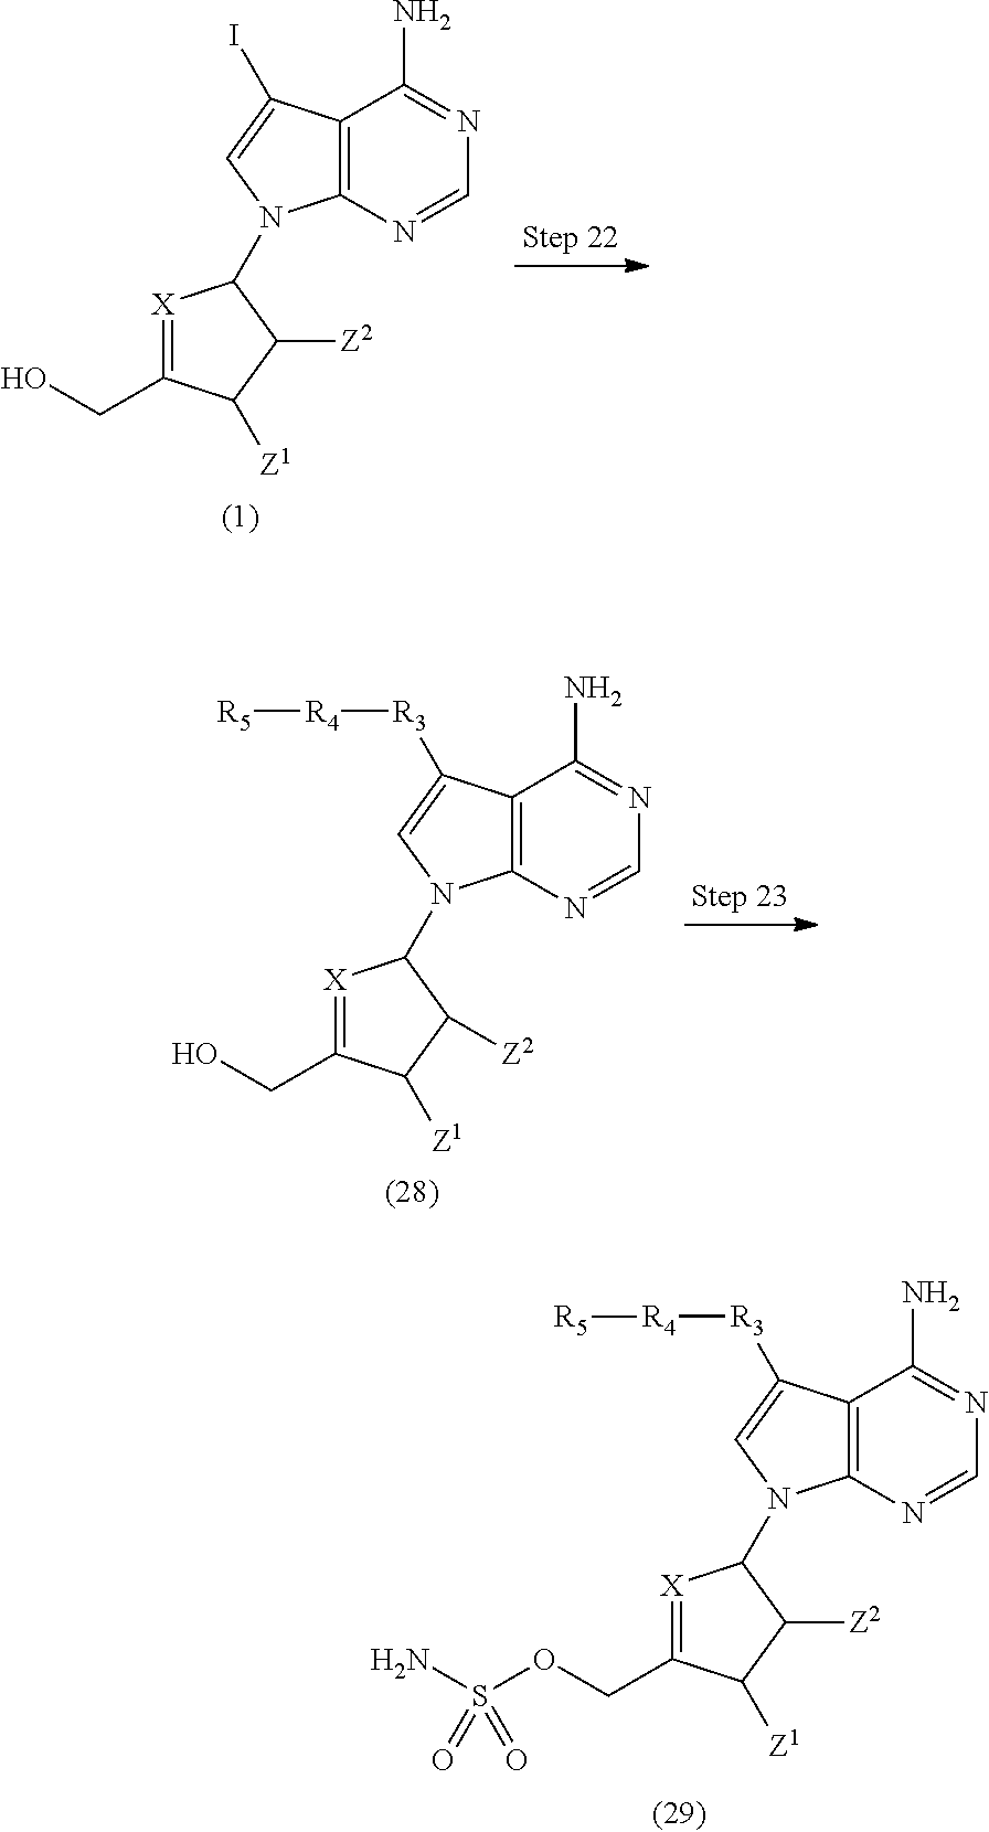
C12=C(N=CN=C1N)N(C1[X]=C(CO)C([Z1])C1[Z2])C=C2I.C12=C(N=CN=C1N)N(C1[X]=C(CO)C([Z1])C1[Z2])C=C2[R3][R4][R5].C12=C(N=CN=C1N)N(C1[X]=C(COS(N)(=O)=O)C([Z1])C1[Z2])C=C2[R3][R4][R5]
